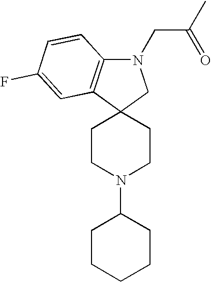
C1CN(C2CCCCC2)CCC12CN(CC(=O)C)C1=C2C=C(F)C=C1
